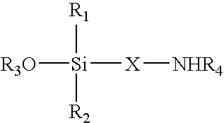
[R3O][Si]([X][NHR4])([R1])[R2]
